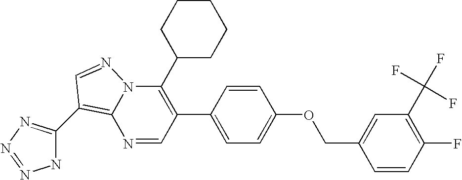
N1=CC(C2=CC=C(OCC3=CC(C(F)(F)F)=C(F)C=C3)C=C2)=C(C2CCCCC2)N2C1=C(C1=NN=NN1)C=N2
